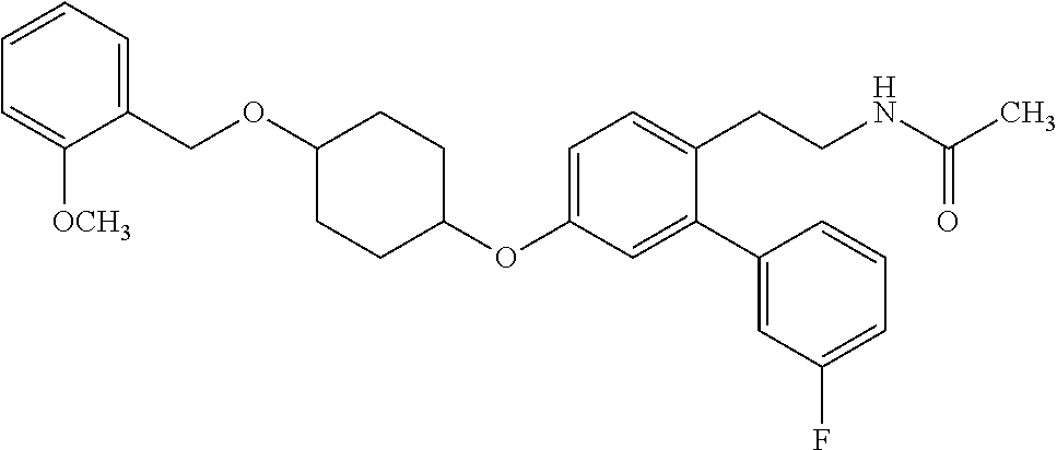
C1=C(OC2CCC(OCC3=CC=CC=C3[OCH3])CC2)C=C(C2=CC(F)=CC=C2)C(CCNC(C)=O)=C1
